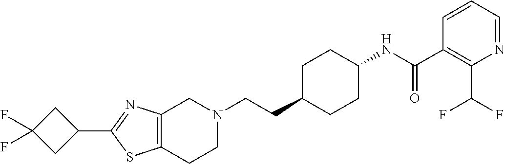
C1C(CCN2CC3=C(CC2)SC(C2CC(F)(F)C2)=N3)CCC(NC(C2=C(C(F)F)N=CC=C2)=O)C1
